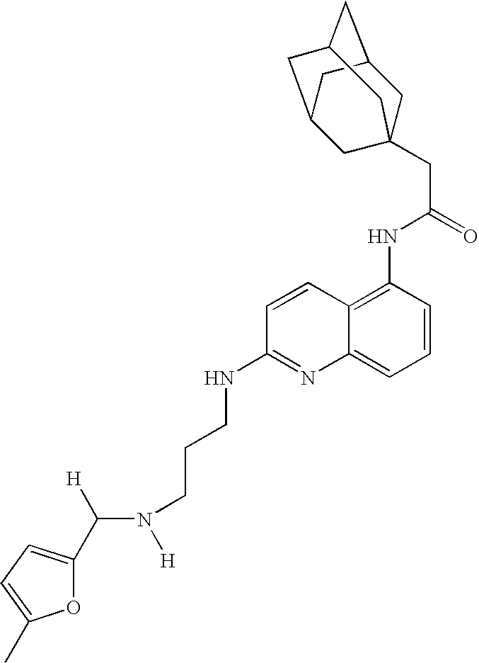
C1C2CC3CC(CC1(CC(=O)NC1=C4C(=CC=C1)N=C(NCCCN([H])C([H])C1=CC=C(C)O1)C=C4)C3)C2
